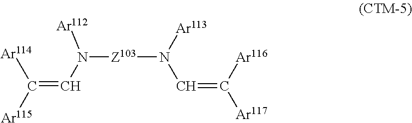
N([Z103]N([Ar113])C=C([Ar116])[Ar117])([Ar112])C=C([Ar114])[Ar115]
